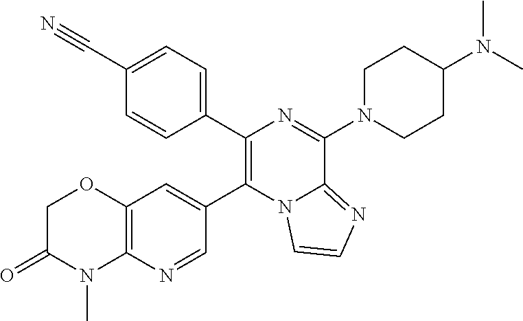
C1(C#N)=CC=C(C2=C(C3=CC4=C(N=C3)N(C)C(=O)CO4)N3C(=NC=C3)C(N3CCC(N(C)C)CC3)=N2)C=C1
